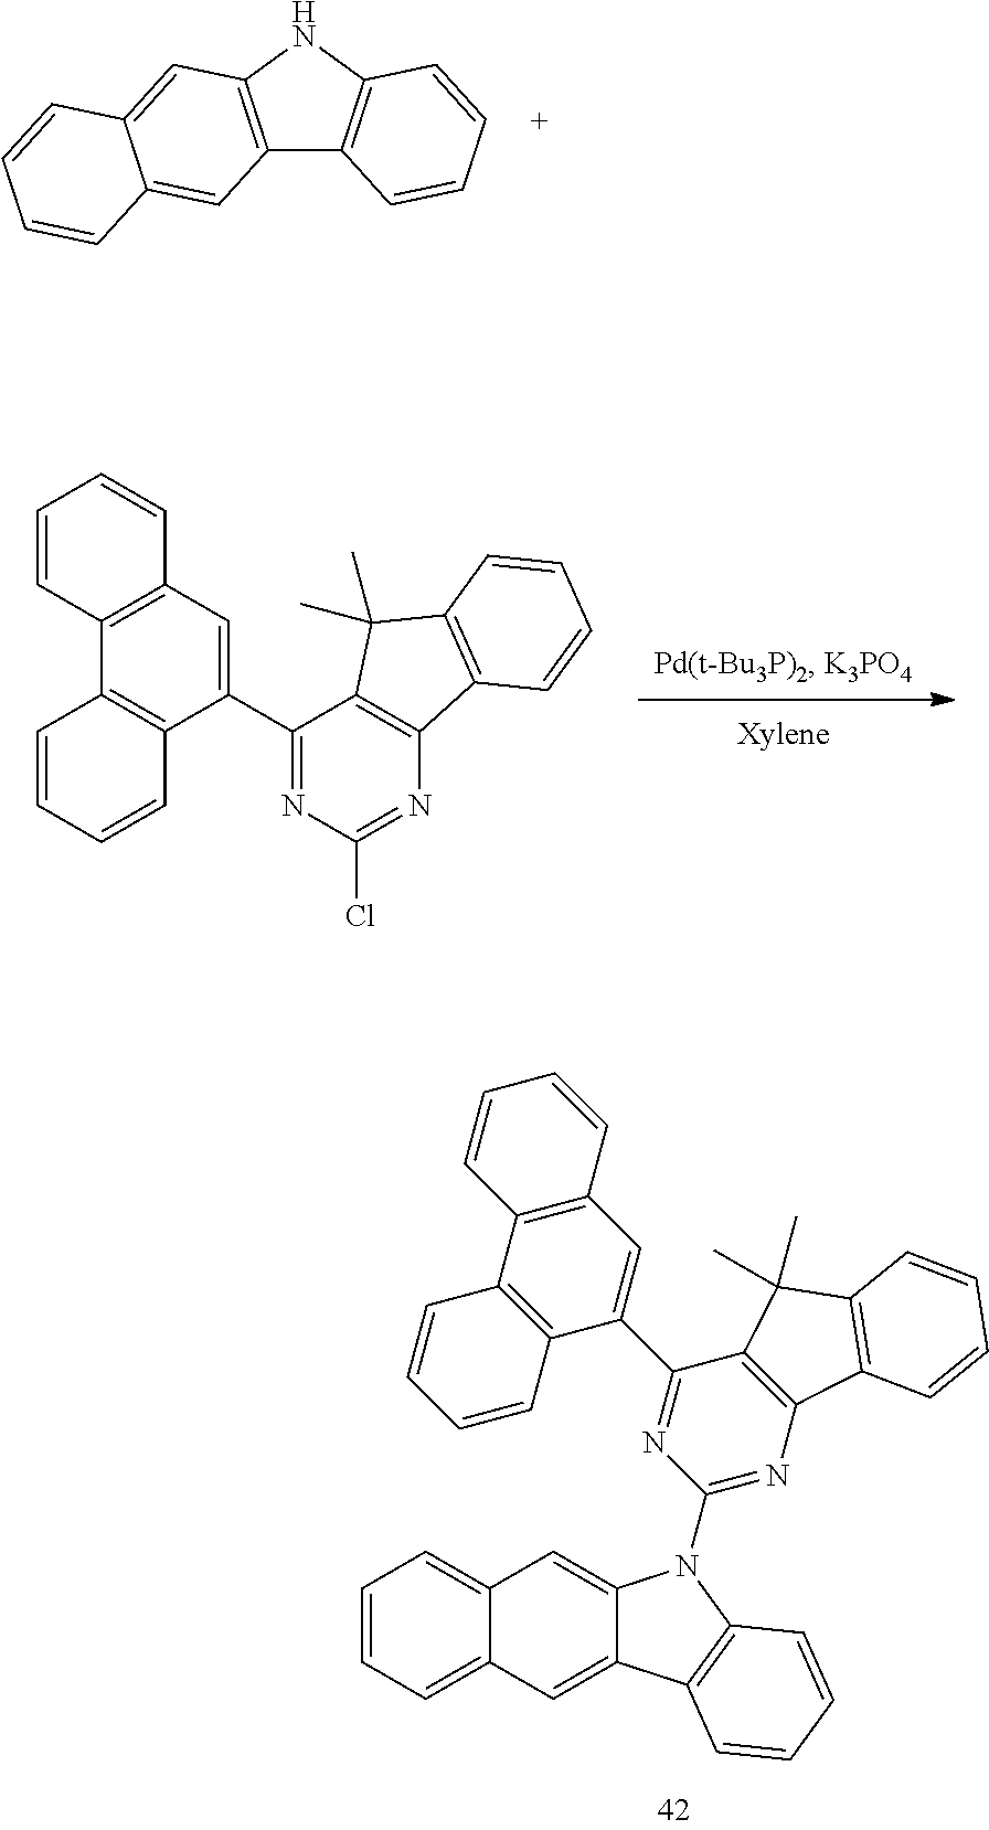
C12=C(NC3=C1C=CC=C3)C=C1C(=C2)C=CC=C1.C1=CC=C2C(=C1)C=C1C(=C2)C2=C(N1C1=NC3=C(C(C4=CC5=C(C6=C4C=CC=C6)C=CC=C5)=N1)C(C)(C)C1=C3C=CC=C1)C=CC=C2.C12=C(C(C3=NC(Cl)=NC4=C3C(C)(C)C3=C4C=CC=C3)=CC3=C1C=CC=C3)C=CC=C2
